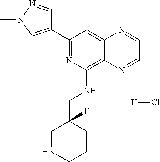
C1(C2=CN(C)N=C2)=NC(NCC2(F)CNCCC2)=C2C(=C1)N=CC=N2.[H]Cl
